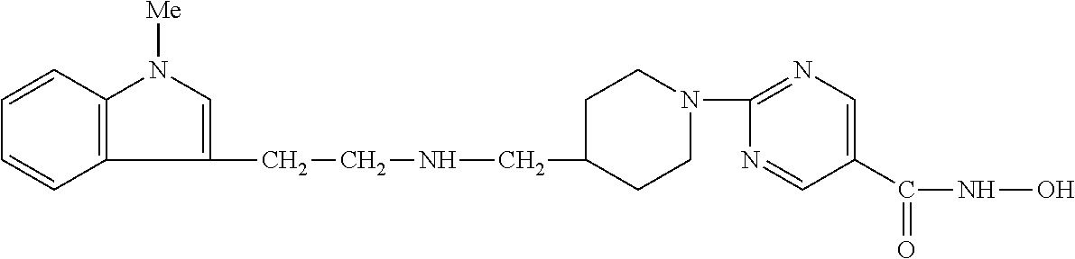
C1CN(C2=NC=C(C(=O)NO)C=N2)CCC1CNCCC1=CN([Me])C2=C1C=CC=C2
